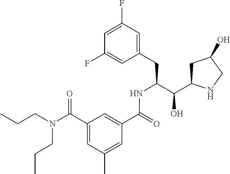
C1(C(=O)N(CCC)CCC)=CC(C)=CC(C(=O)NC(C(O)C2CC(O)CN2)CC2=CC(F)=CC(F)=C2)=C1
